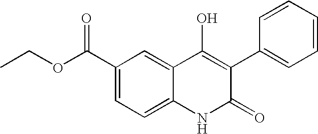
C1(C(OCC)=O)=CC=C2C(=C1)C(O)=C(C1=CC=CC=C1)C(=O)N2
